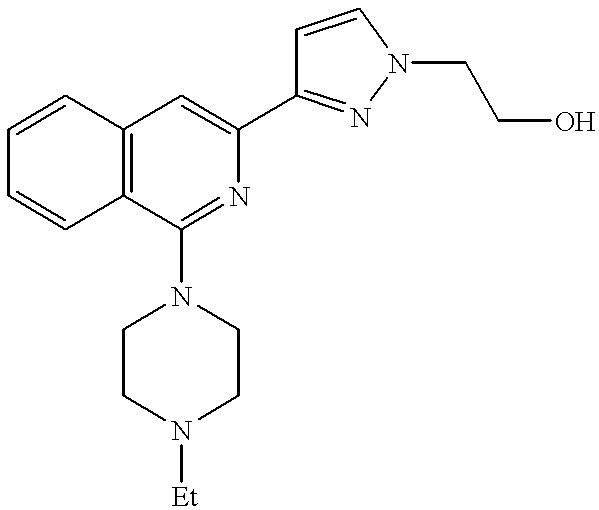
C1=CC2=C(C=C1)C(N1CCN([Et])CC1)=NC(C1=NN(CCO)C=C1)=C2
